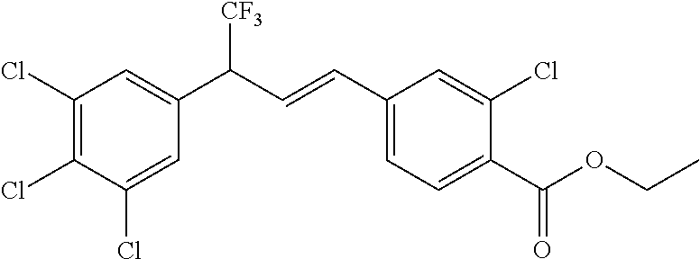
C1(Cl)=C(Cl)C(Cl)=CC(C(C=CC2=CC=C(C(OCC)=O)C(Cl)=C2)[CF3])=C1
